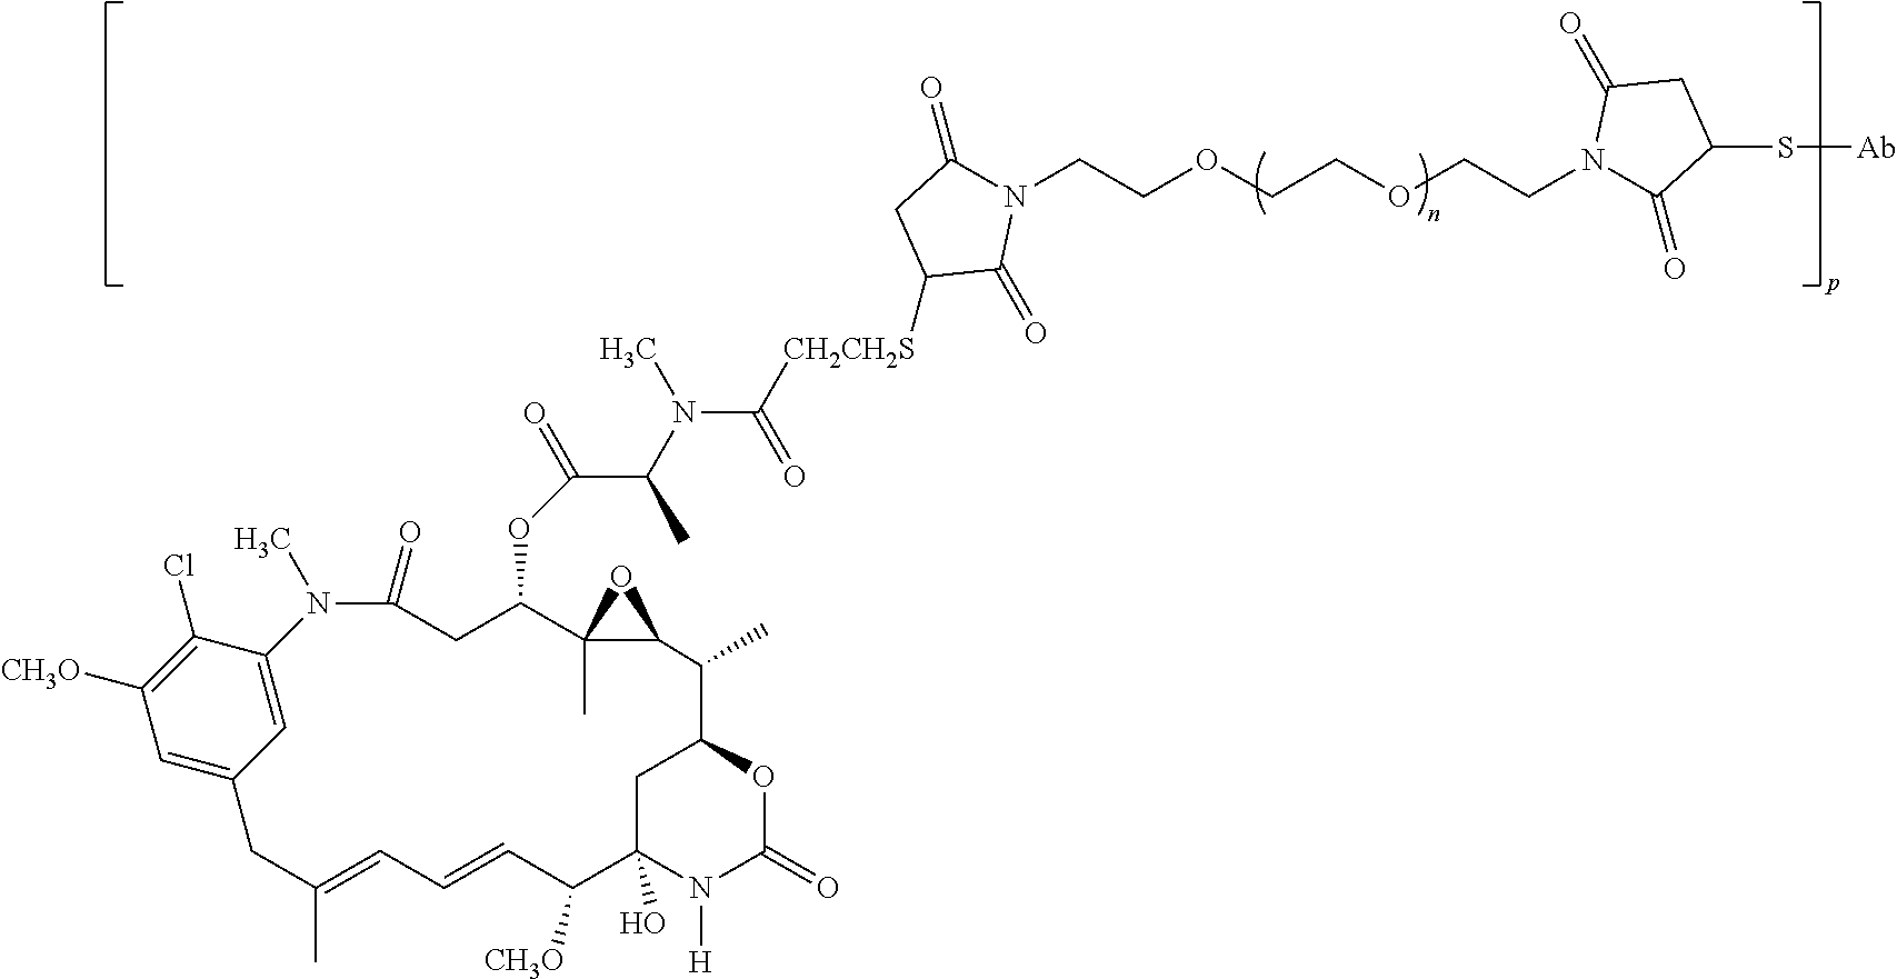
C1(=O)N(CCOCCOCCN2C(=O)C(S[Ab])CC2=O)C(=O)C([CH2CH2S]C(=O)N(C)C(C(=O)OC2CC(=O)N(C)C3=CC(=CC([CH3O])=C3Cl)CC(C)=CC=CC([CH3O])C3(O)N([H])C(=O)OC(C3)C(C)C3C2(C)O3)C)C1
